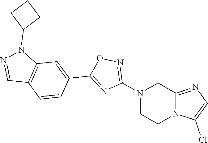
N1(C2=NOC(C3=CC4=C(C=C3)C=NN4C3CCC3)=N2)CCN2C(=NC=C2Cl)C1
